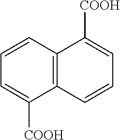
C1=CC2=C(C([COOH])=C1)C=CC=C2[COOH]
